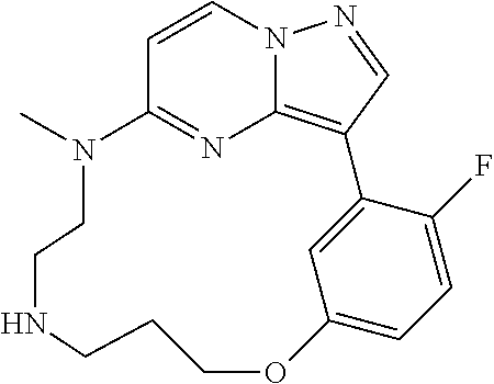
C1=CN2C3=C(C=N2)C2=CC(=CC=C2F)OCCCNCCN(C)C1=N3
